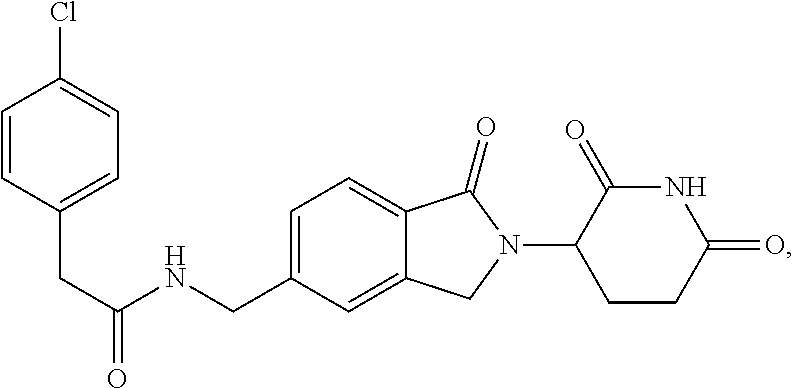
C1=C(CNC(CC2=CC=C(Cl)C=C2)=O)C=C2C(=C1)C(=O)N(C1CCC(=O)NC1=O)C2
